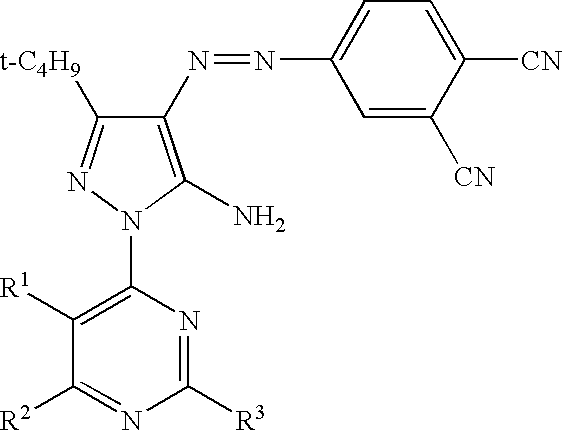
C1(N=NC2=CC=C([CN])C([CN])=C2)=C(N)N(C2=C([R1])C([R2])=NC([R3])=N2)N=C1[t-C4H9]
